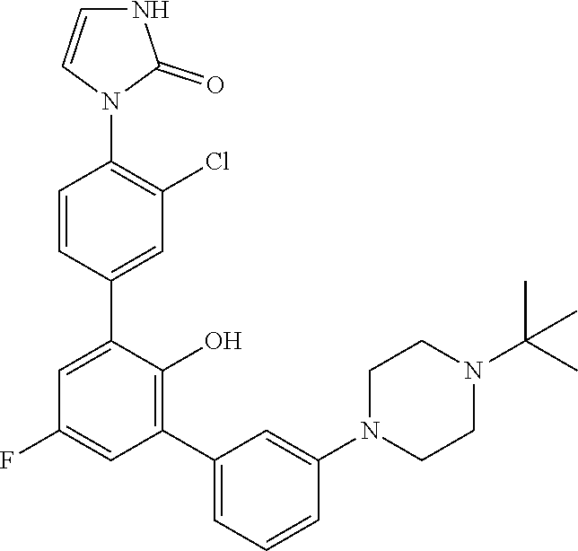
C1=CC(N2C(=O)NC=C2)=C(Cl)C=C1C1=CC(F)=CC(C2=CC=CC(N3CCN(C(C)(C)C)CC3)=C2)=C1O
